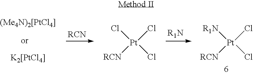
[K2[PtCl4]].Cl[Pt](Cl)([RCN])Cl.[R1N][Pt](Cl)([RCN])Cl
